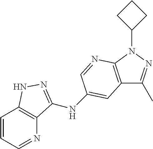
N1=CC=CC2=C1C(NC1=CC3=C(N(C4CCC4)N=C3C)N=C1)=NN2
